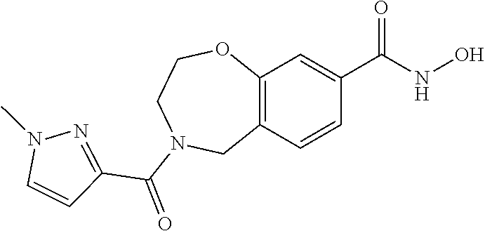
C12=C(C=CC(C(NO)=O)=C1)CN(C(=O)C1=NN(C)C=C1)CCO2
